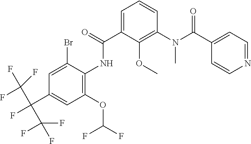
C1=C(C(=O)NC2=C(OC(F)F)C=C(C(F)(C(F)(F)F)C(F)(F)F)C=C2Br)C(OC)=C(N(C(C2=CC=NC=C2)=O)C)C=C1
